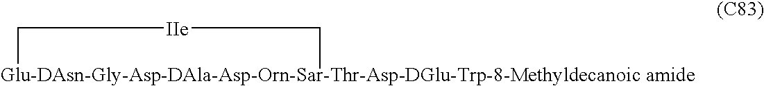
[Glu-DAsn-Gly-Asp-DAla-Asp-Orn-Sar-Thr-Asp-DGlu-Trp-8-Methyldecanoic amide]1C[IIe]C1
